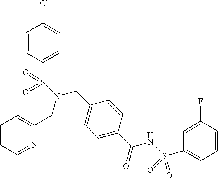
C1=CC(S(=O)(=O)N(CC2=CC=C(C(=O)NS(C3=CC=CC(F)=C3)(=O)=O)C=C2)CC2=CC=CC=N2)=CC=C1Cl
